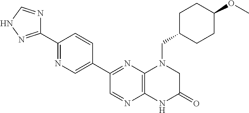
C12=C(N=C(C3=CN=C(C4=NNC=N4)C=C3)C=N1)N(CC1CCC(OC)CC1)CC(=O)N2
